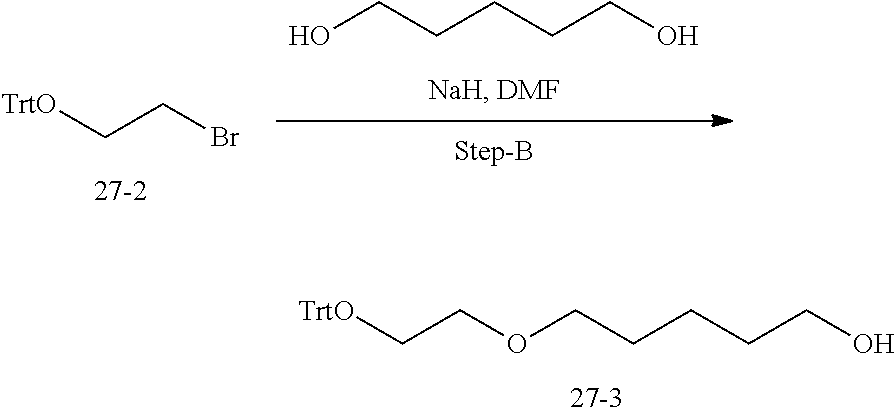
[TrtO]CCOCCCCCO.OCCCCCO.[TrtO]CCBr
